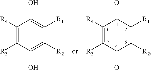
C1([R4])=C([R3])C(=O)C([R2])=C([R1])C1=O.C1([R4])=C([R3])C(O)=C([R2])C([R1])=C1O
